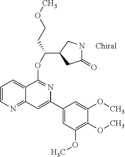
C1(C2=CC3=NC=CC=C3C(OC(CCOC)C3CC(=O)NC3)=N2)=CC(OC)=C(OC)C(OC)=C1
